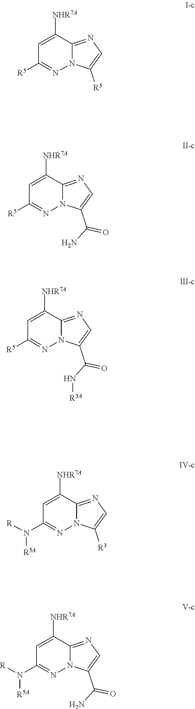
C12=NC=C([R3])N1N=C([R5])C=C2[NHR7A].C12=NC=C(C(N)=O)N1N=C([R5])C=C2[NHR7A].C12=NC=C(C(N[R3A])=O)N1N=C([R5])C=C2[NHR7A].C12=NC=C([R3])N1N=C(N([R])[R5A])C=C2[NHR7A].C12=NC=C(C(N)=O)N1N=C(N([R])[R5A])C=C2[NHR7A]
